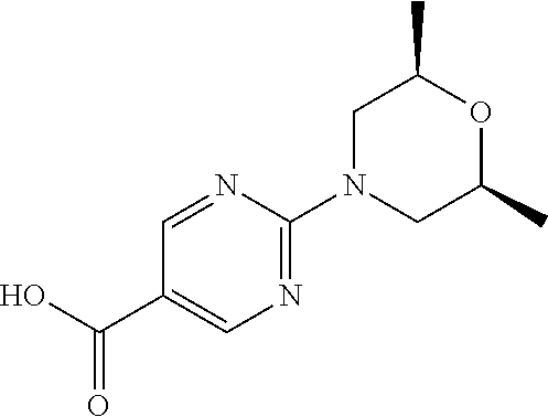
N1=C(N2CC(C)OC(C)C2)N=CC(C(O)=O)=C1
